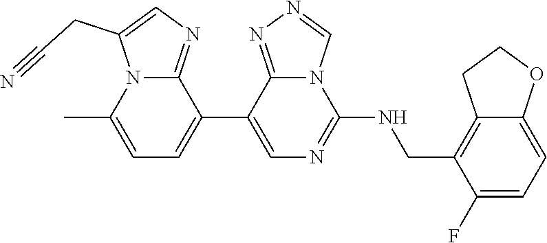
C1(C2=CC=C(C)N3C2=NC=C3CC#N)=CN=C(NCC2=C3C(=CC=C2F)OCC3)N2C1=NN=C2
